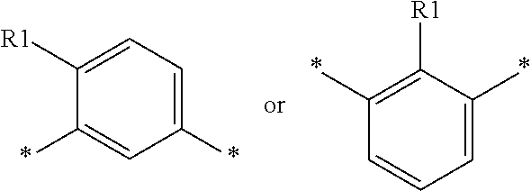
C1=C([R1])C(*)=CC(*)=C1.C1([R1])=C(*)C=CC=C1*
